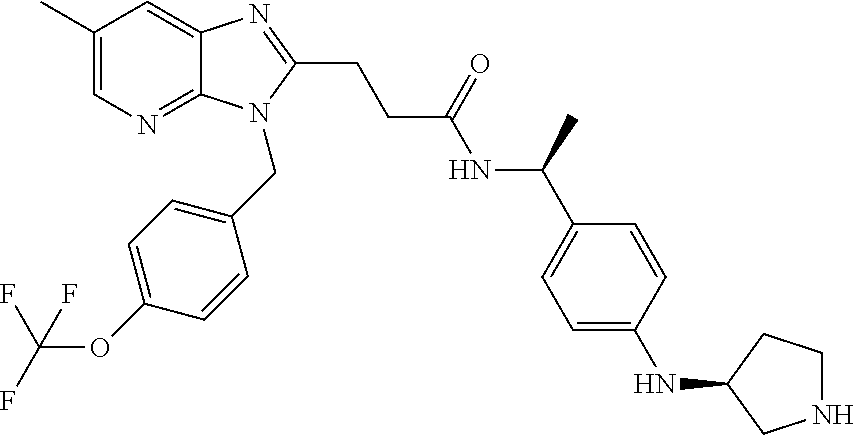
C1(C)=CN=C2C(=C1)N=C(CCC(NC(C1=CC=C(NC3CCNC3)C=C1)C)=O)N2CC1=CC=C(OC(F)(F)F)C=C1
